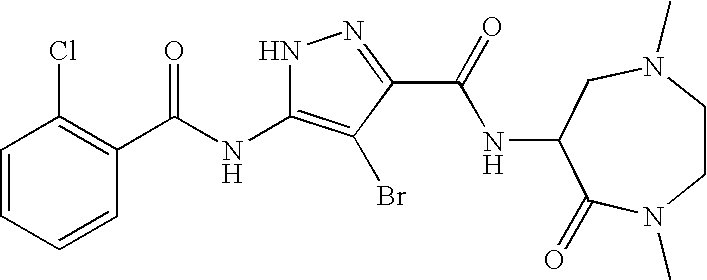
C1=CC=CC(C(NC2=C(Br)C(C(=O)NC3C(=O)N(C)CCN(C)C3)=NN2)=O)=C1Cl
